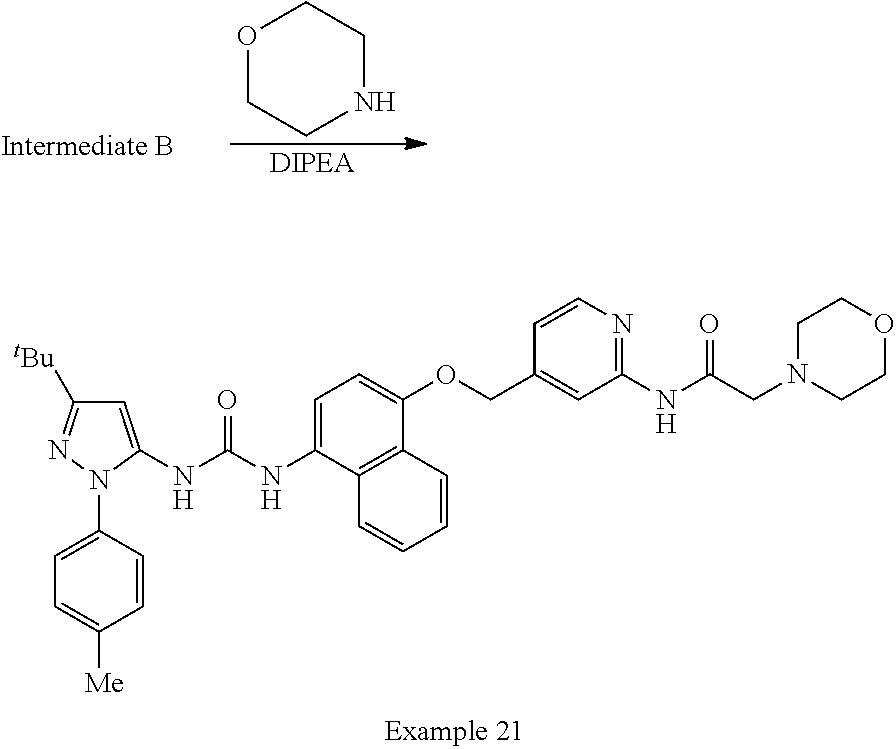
O1CCNCC1.C1=C(NC(=O)NC2=CC([tBu])=NN2C2=CC=C([Me])C=C2)C2=C(C(OCC3=CC(NC(=O)CN4CCOCC4)=NC=C3)=C1)C=CC=C2
